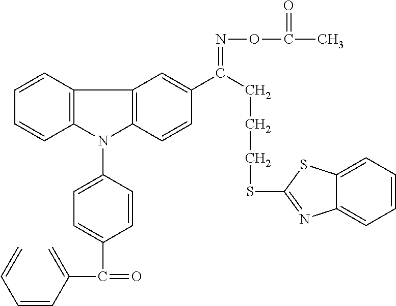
C(C(=O)C1=CC=C(N2C3=C(C4=C2C=CC(C(CCCSC2=NC5=CC=CC=C5S2)=NOC(C)=O)=C4)C=CC=C3)C=C1)(=C)C=CC=C
